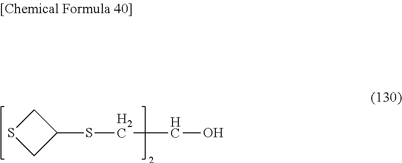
C1(SCCO)CSC1
